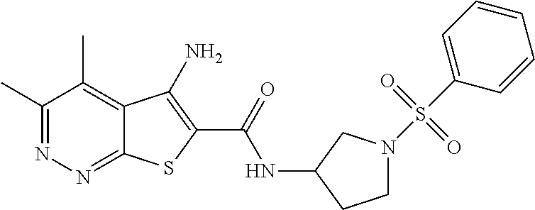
C1(C)=NN=C2C(=C1C)C(N)=C(C(=O)NC1CCN(S(C3=CC=CC=C3)(=O)=O)C1)S2
